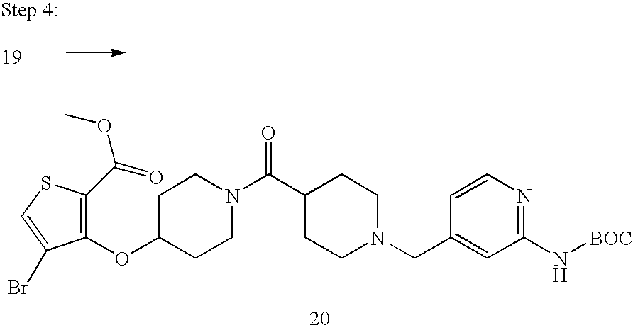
C1(OC2CCN(C(=O)C3CCN(CC4=CC(N[BOC])=NC=C4)CC3)CC2)=C(C(=O)OC)SC=C1Br
